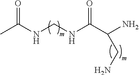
O=C(NCNC(C(N)CN)=O)C
